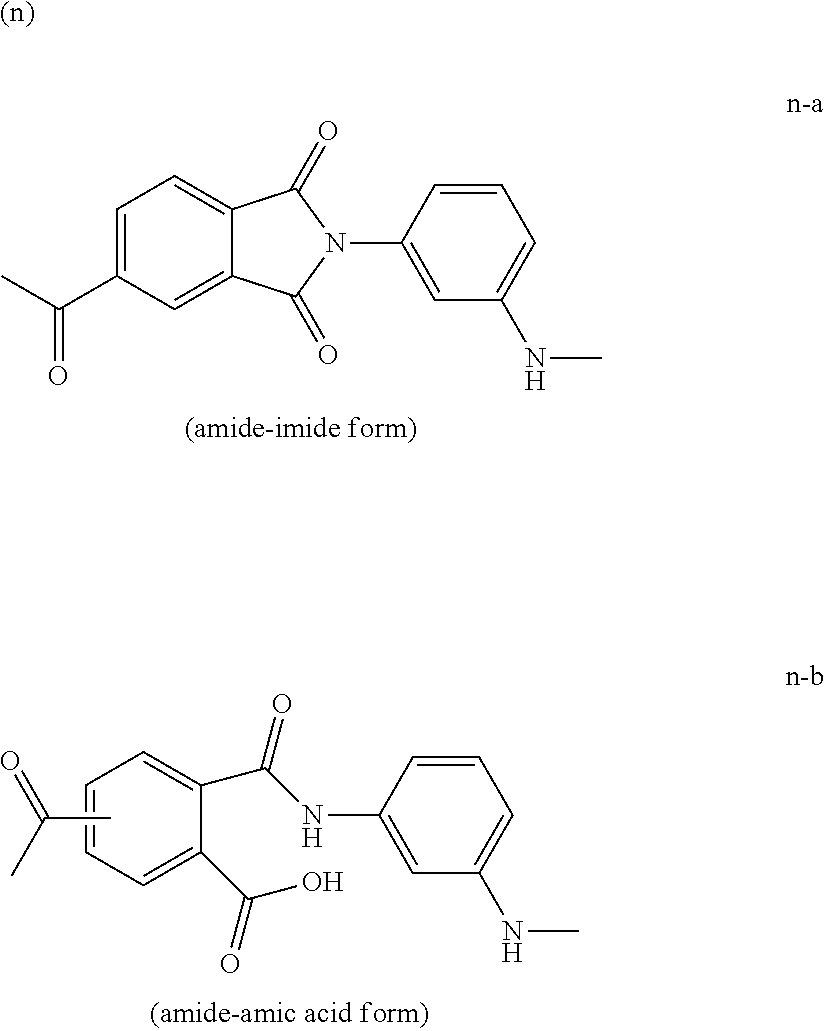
C1=C(C(C)=O)C=C2C(=C1)C(=O)N(C1=CC(NC)=CC=C1)C2=O.C1=CC=C(C(=O)O)C(C(NC2=CC(NC)=CC=C2)=O)=C1.CC(C)=O.[(n)]
